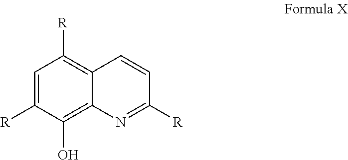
C1=C([R])C(O)=C2C(=C1[R])C=CC([R])=N2
